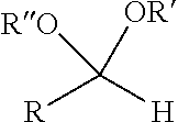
[OR]C([H])([R])[RO]
